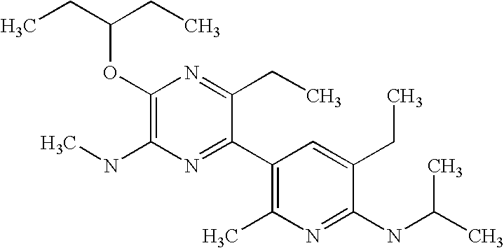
CCC(CC)OC1=C(NC)N=C(C2=C(C)N=C(NC(C)C)C(CC)=C2)C(CC)=N1
